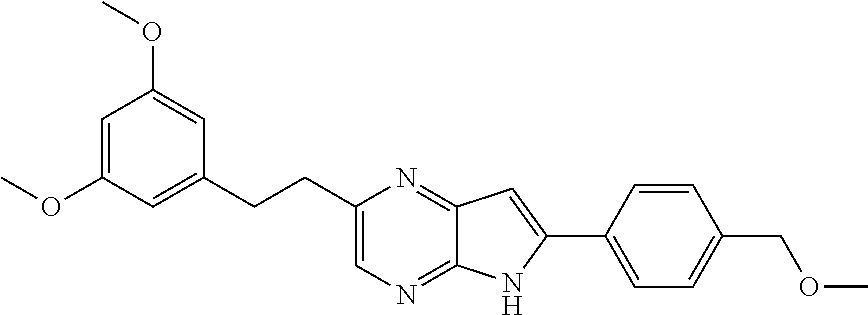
C1=C(OC)C=C(CCC2=CN=C3C(=N2)C=C(C2=CC=C(COC)C=C2)N3)C=C1OC
